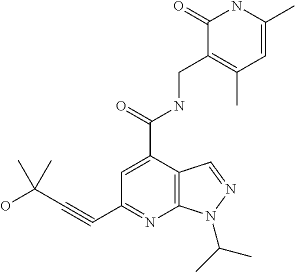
C(#CC(C)(O)C)C1=NC2=C(C(C(=O)NCC3=C(C)C=C(C)NC3=O)=C1)C=NN2C(C)C
